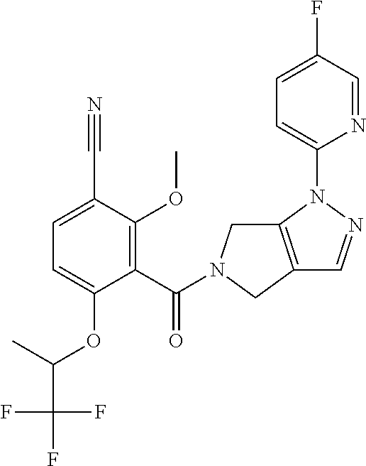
C(=O)(C1=C(OC)C(C#N)=CC=C1OC(C(F)(F)F)C)N1CC2=C(C1)C=NN2C1=CC=C(F)C=N1
